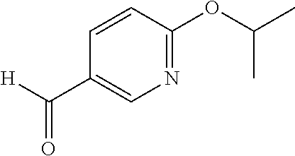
C1(C([H])=O)=CN=C(OC(C)C)C=C1
